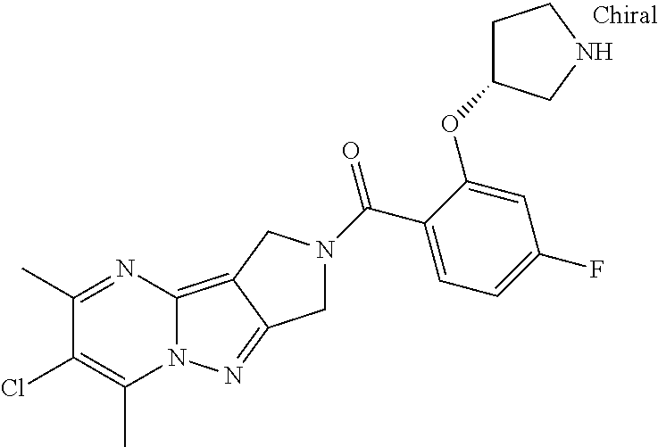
C1(C)=NC2=C3C(=NN2C(C)=C1Cl)CN(C(C1=CC=C(F)C=C1OC1CCNC1)=O)C3
